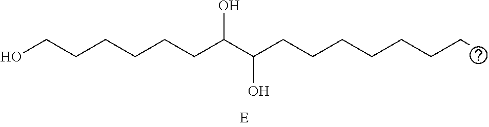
OCCCCCCC(C(CCCCCCCC)O)O
